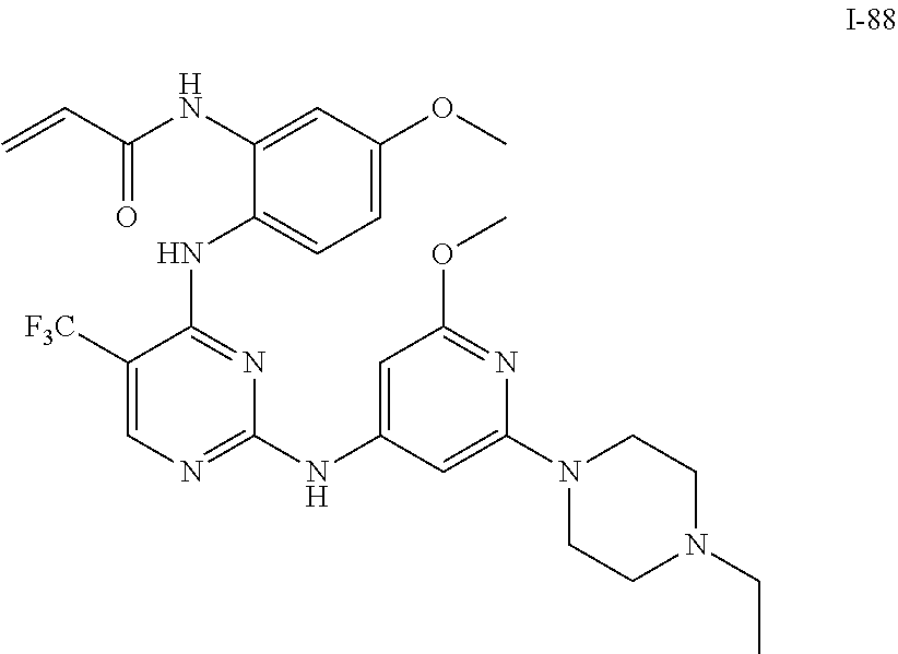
N(C1=CC(OC)=CC=C1NC1=NC(NC2=CC(OC)=NC(N3CCN(CC)CC3)=C2)=NC=C1[F3C])C(C=C)=O
